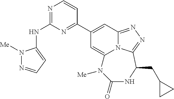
N(C1=NC=CC(C2=CC3=NN=C4N3C(=C2)N([Me])C(=O)NC4CC2CC2)=N1)C1=CC=NN1[Me]
